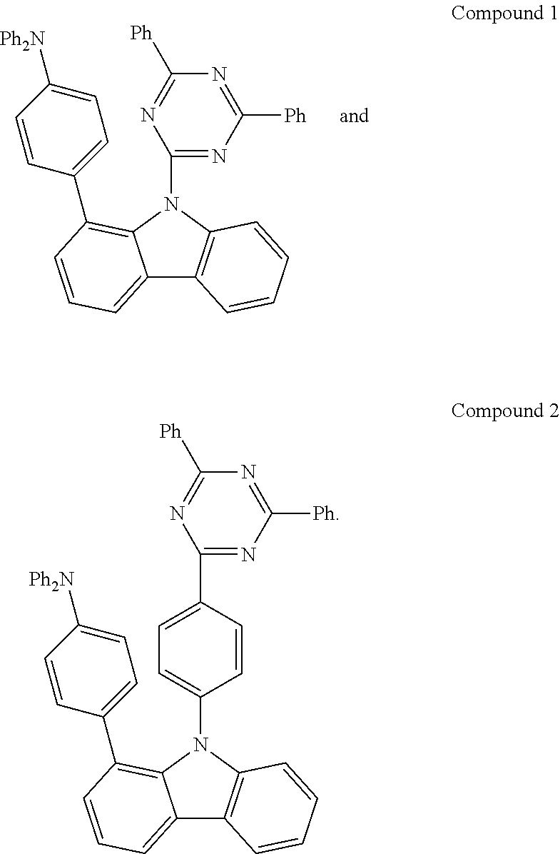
N1=C([Ph])N=C(N2C3=C(C4=CC=CC(C5=CC=C([Ph2N])C=C5)=C42)C=CC=C3)N=C1[Ph].N1=C([Ph])N=C(C2=CC=C(N3C4=C(C5=CC=CC(C6=CC=C([Ph2N])C=C6)=C53)C=CC=C4)C=C2)N=C1[Ph]
